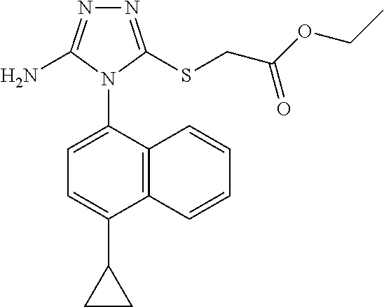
N1=C(SCC(OCC)=O)N(C2=CC=C(C3CC3)C3=C2C=CC=C3)C(N)=N1
